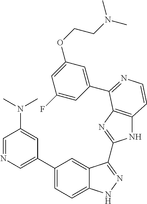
C1(C2=CN=CC(N(C)C)=C2)=CC=C2C(=C1)C(C1=NC3=C(N1)C=CN=C3C1=CC(OCCN(C)C)=CC(F)=C1)=NN2
